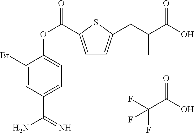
C1=C(C(OC2=CC=C(C(N)=N)C=C2Br)=O)SC(CC(C(O)=O)C)=C1.FC(C(O)=O)(F)F
